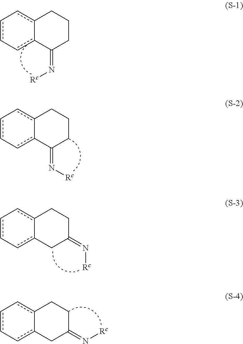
c1c-cc2-c(c-1)CCCC2=N[Rc].c1c-cc2-c(c-1)CCCC2=N[Rc].c1c-cc2-c(c-1)CCC(=N[Rc])C2.c1c-cc2-c(c-1)CCC(=N[Rc])C2
